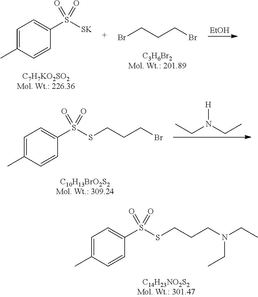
C1=C(C)C=CC(S([SK])(=O)=O)=C1.BrCCCBr.[EtOH].C1=C(C)C=CC(S(SCCCBr)(=O)=O)=C1.CCN(CC)[H].C1=C(C)C=CC(S(SCCCN(CC)CC)(=O)=O)=C1
